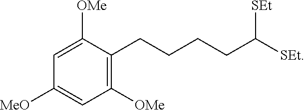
C1([MeO])=CC([OMe])=C(CCCCC([SEt])[SEt])C([OMe])=C1
